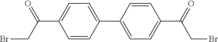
C1=CC(C2=CC=C(C(CBr)=O)C=C2)=CC=C1C(CBr)=O
